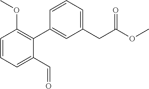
C1=CC=C(C=O)C(C2=CC(CC(OC)=O)=CC=C2)=C1OC
